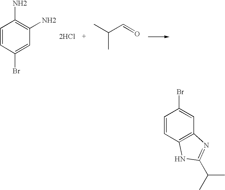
C1=CC(Br)=CC(N)=C1N.[2HCl].C(C)(C=O)C.C1=CC2=C(C=C1Br)N=C(C(C)C)N2
